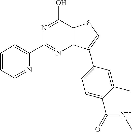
C1(C2=NC3=C(C(O)=N2)SC=C3C2=CC=C(C(NC)=O)C(C)=C2)=CC=CC=N1
